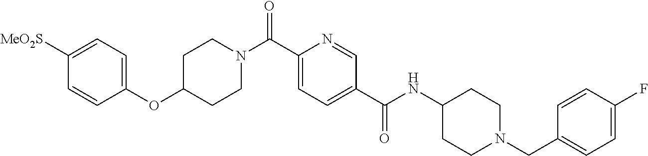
C(C1=CC=C(C(NC2CCN(CC3=CC=C(F)C=C3)CC2)=O)C=N1)(=O)N1CCC(OC2=CC=C([MeO2S])C=C2)CC1
